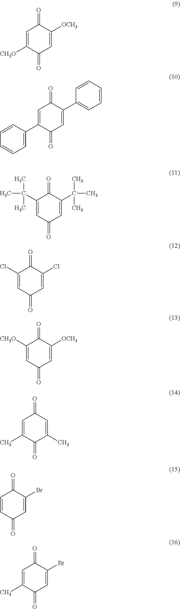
C1=C([CH3O])C(=O)C=C([OCH3])C1=O.C1=C(C2=CC=CC=C2)C(=O)C=C(C2=CC=CC=C2)C1=O.C1(C(C)(C)C)=CC(=O)C=C(C(C)(C)C)C1=O.C1(Cl)=CC(=O)C=C(Cl)C1=O.C1([CH3O])=CC(=O)C=C([OCH3])C1=O.C1=C(C)C(=O)C(C)=CC1=O.C1=CC(=O)C=C(Br)C1=O.C1=C(C)C(=O)C=C(Br)C1=O
